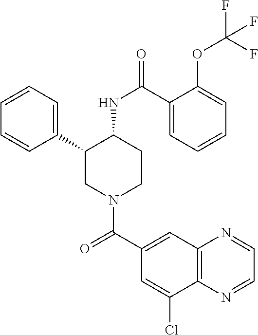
C1=CC=C(C2CN(C(C3=CC4=C(C(Cl)=C3)N=CC=N4)=O)CCC2NC(=O)C2=CC=CC=C2OC(F)(F)F)C=C1
